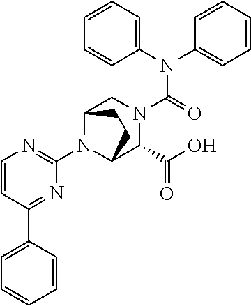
N(C(=O)N1CC2N(C3=NC=CC(C4=CC=CC=C4)=N3)C(C1C(O)=O)CC2)(C1=CC=CC=C1)C1=CC=CC=C1
